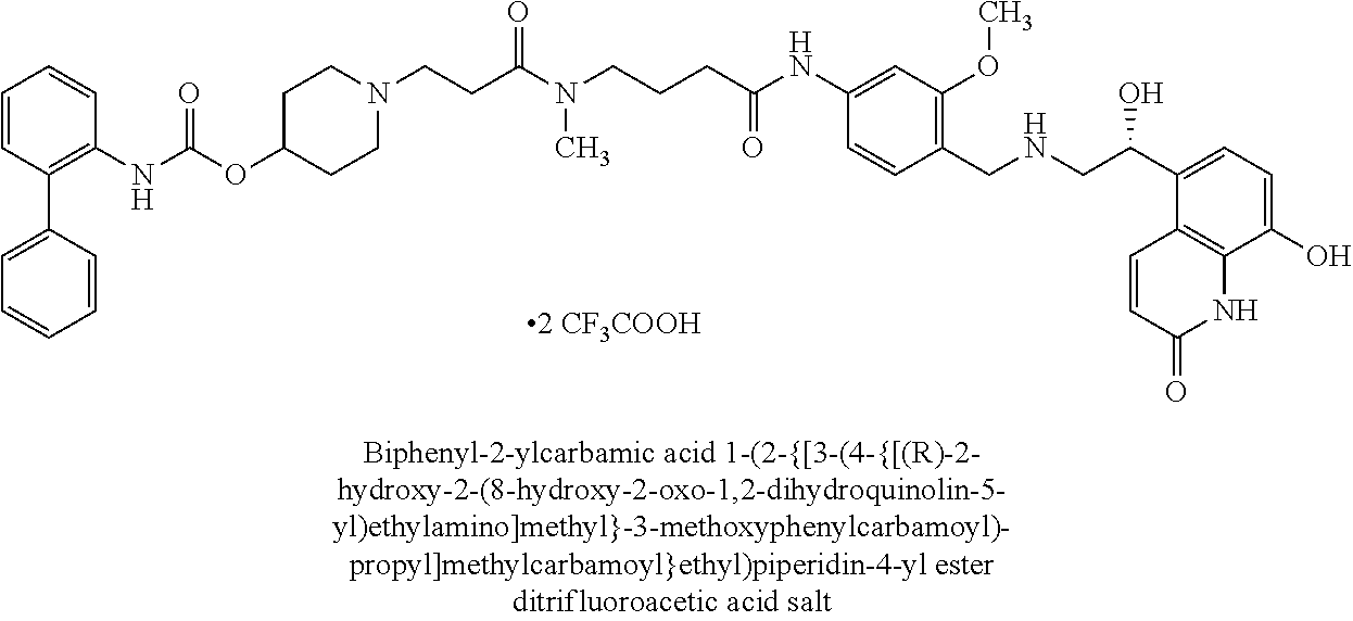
CN(CCCC(NC1=CC(OC)=C(CNCC(C2=CC=C(O)C3=C2C=CC(=O)N3)O)C=C1)=O)C(CCN1CCC(OC(NC2=C(C3=CC=CC=C3)C=CC=C2)=O)CC1)=O
